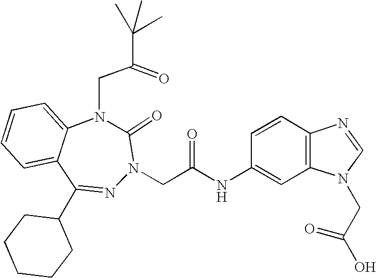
C1=CC=C2C(=C1)N(CC(=O)C(C)(C)C)C(=O)N(CC(NC1=CC3=C(C=C1)N=CN3CC(O)=O)=O)N=C2C1CCCCC1
